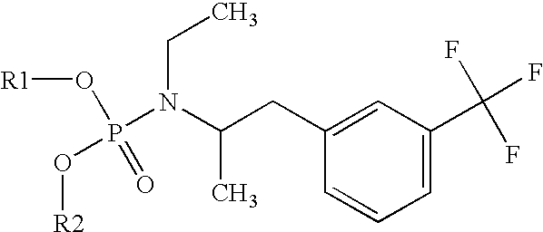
[R1]OP(=O)(O[R2])N(C(CC1=CC(C(F)(F)F)=CC=C1)C)CC
